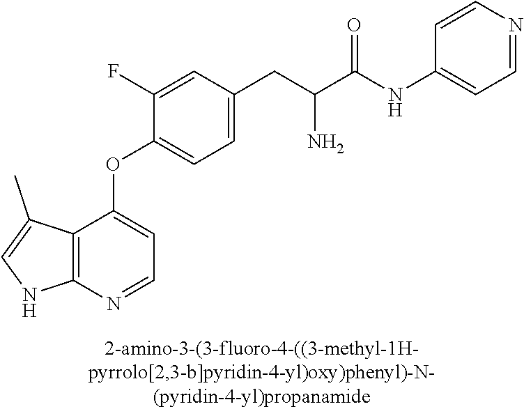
C1(F)=CC(CC(C(NC2=CC=NC=C2)=O)N)=CC=C1OC1=CC=NC2=C1C(C)=CN2
